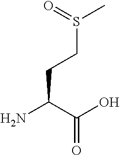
S(CCC(N)C(O)=O)(=O)C
